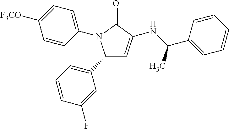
C1([F3CO])=CC=C(N2C(=O)C(NC(C3=CC=CC=C3)C)=CC2C2=CC=CC(F)=C2)C=C1
